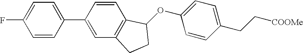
O(C1=CC=C(CC[COOMe])C=C1)C1C2=C(C=C(C3=CC=C(F)C=C3)C=C2)CC1
